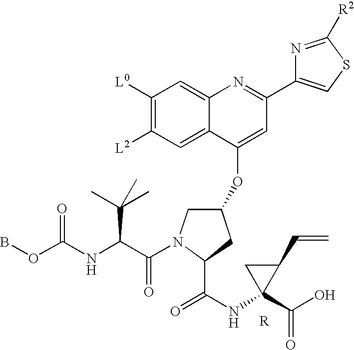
C1(OC2=CC(C3=CSC([R2])=N3)=NC3=CC([L0])=C([L2])C=C23)CN(C(=O)C(C(C)(C)C)NC(=O)OB)C(C(=O)NC2(C(=O)O)CC2C=C)C1
